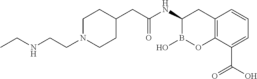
C1N(CCNCC)CCC(CC(NC2B(O)OC3=C(C2)C=CC=C3C(O)=O)=O)C1
